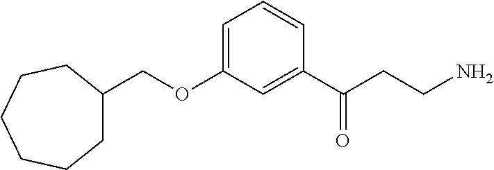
C1C(COC2=CC=CC(C(CCN)=O)=C2)CCCCC1
